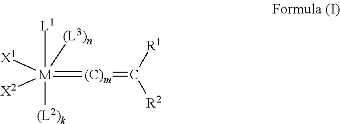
[L1][M](=[(C)m]=C([R1])[R2])([(L3)n])([(L2)k])([X1])[X2]
